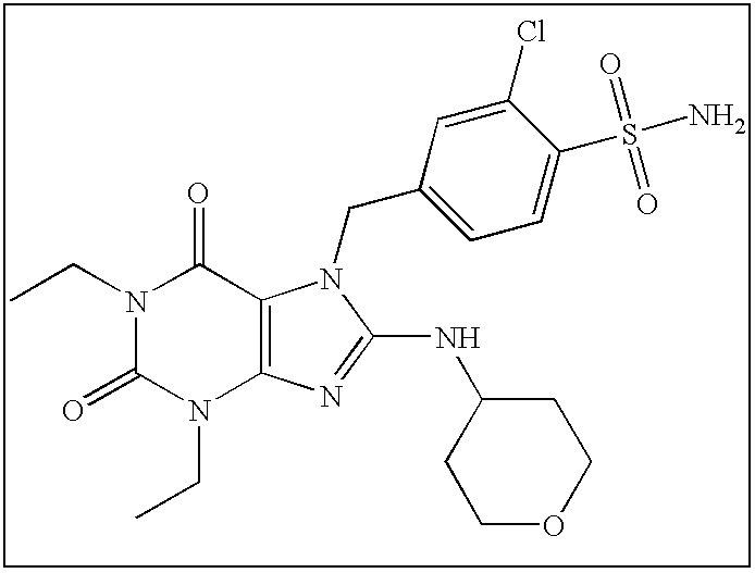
N1(CC)C(=O)N(CC)C2=C(C1=O)N(CC1=CC=C(S(N)(=O)=O)C(Cl)=C1)C(NC1CCOCC1)=N2
